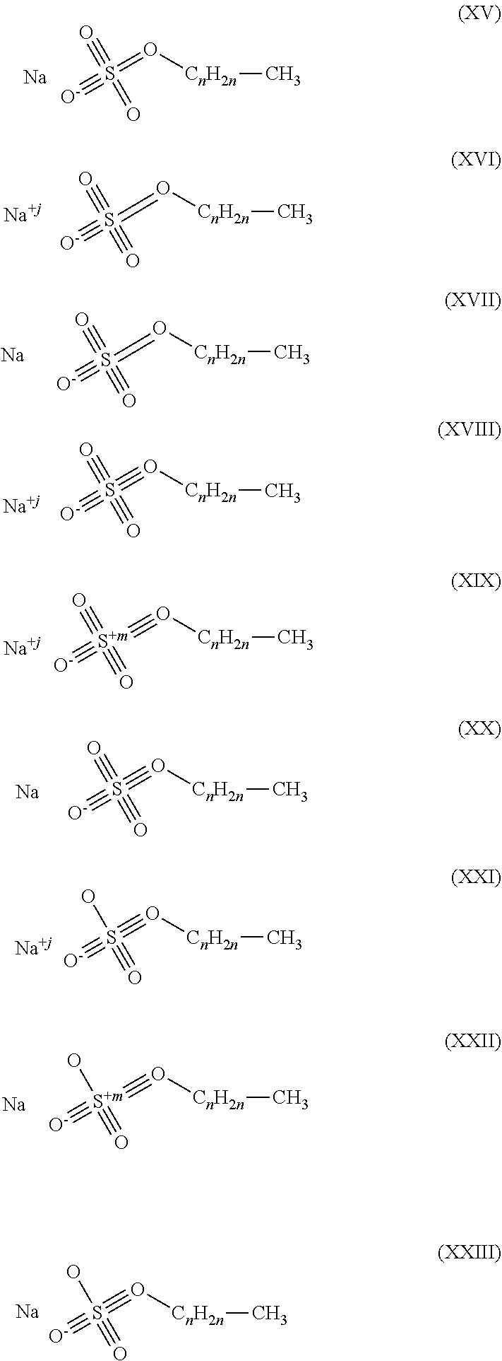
[O-]#S(#O)(=O)=O[CnH2n]C.[Na].S(#[O-])(=O[CnH2n]C)(#O)#O.[Na+j].S(#[O-])(=O[CnH2n]C)(#O)#O.[Na].[O-]#S(#O)(#O)#O[CnH2n]C.[Na+j].[O-]#[S+m](#O)(#O)#O[CnH2n]C.[Na+j].[O-]#S(#O)(#O)#O[CnH2n]C.[Na].[O-]#S(O)(#O)#O[CnH2n]C.[Na+j].[O-]#[S+m](O)(#O)#O[CnH2n]C.[Na].[O-]#S(O)(#O)#O[CnH2n]C.[Na]
